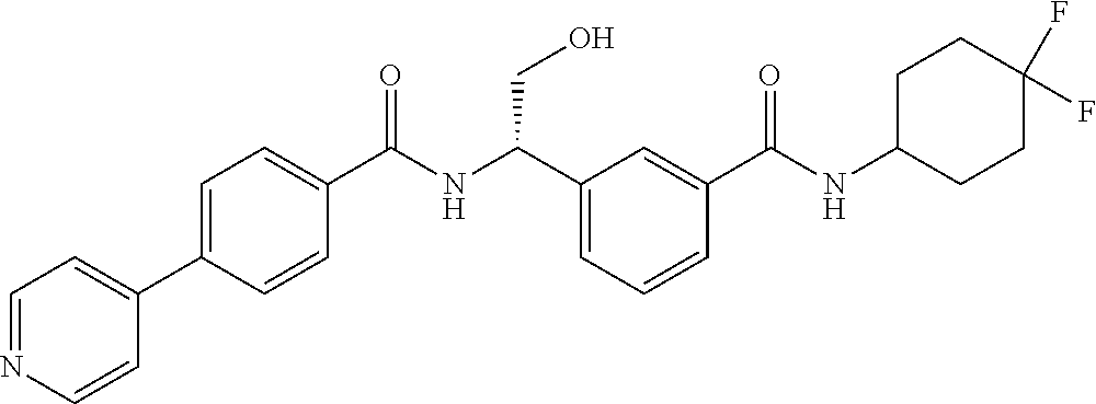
C1=NC=CC(C2=CC=C(C(NC(C3=CC=CC(C(NC4CCC(F)(F)CC4)=O)=C3)CO)=O)C=C2)=C1
